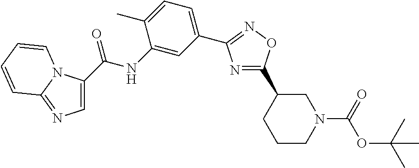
N1=C(C2CCCN(C(OC(C)(C)C)=O)C2)ON=C1C1=CC=C(C)C(NC(=O)C2=CN=C3N2C=CC=C3)=C1
